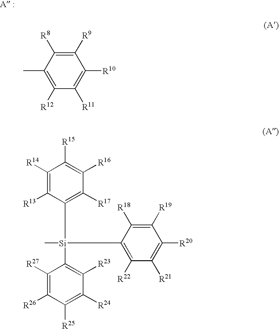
C1([R9])=C([R8])C(C)=C([R12])C([R11])=C1[R10].C1([R14])=C([R13])C([Si](C2=C([R22])C([R21])=C([R20])C([R19])=C2[R18])(C)C2=C([R23])C([R24])=C([R25])C([R26])=C2[R27])=C([R17])C([R16])=C1[R15]
